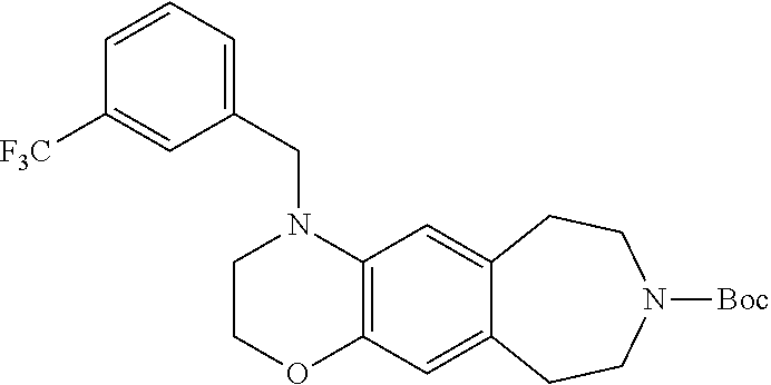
C1COC2=C(N1CC1=CC=CC([CF3])=C1)C=C1C(=C2)CCN([Boc])CC1
